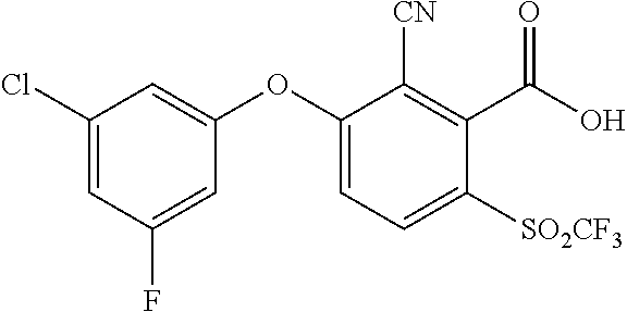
C1(Cl)=CC(F)=CC(OC2=CC=C([SO2CF3])C(C(=O)O)=C2[CN])=C1
